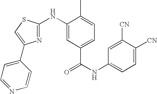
C1=C([CN])C([CN])=CC=C1NC(=O)C1=CC=C(C)C(NC2=NC(C3=CC=NC=C3)=CS2)=C1
